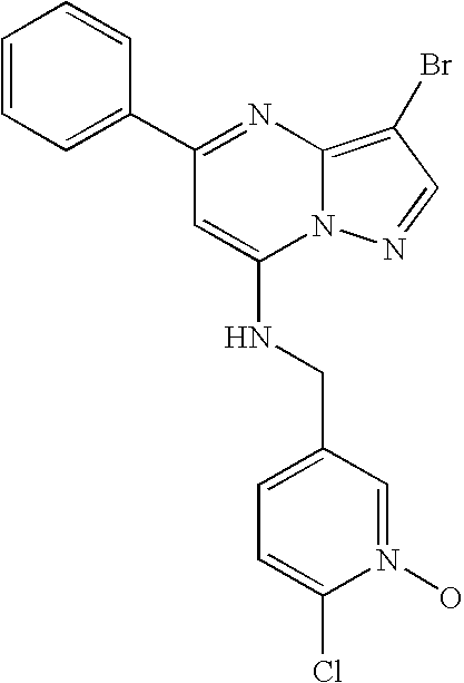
C1(C2=CC=CC=C2)=NC2=C(Br)C=NN2C(NCC2=CC=C(Cl)N(O)=C2)=C1
